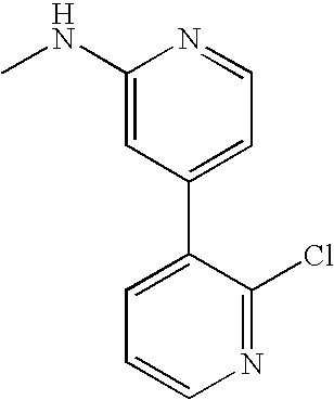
C1(NC)=CC(C2=CC=CN=C2Cl)=CC=N1
